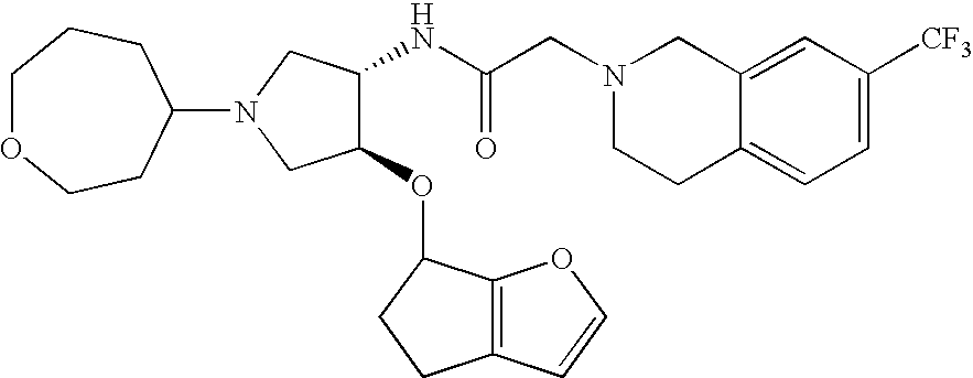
C12=CC([CF3])=CC=C1CCN(CC(NC1C(OC3C4=C(CC3)C=CO4)CN(C3CCOCCC3)C1)=O)C2
